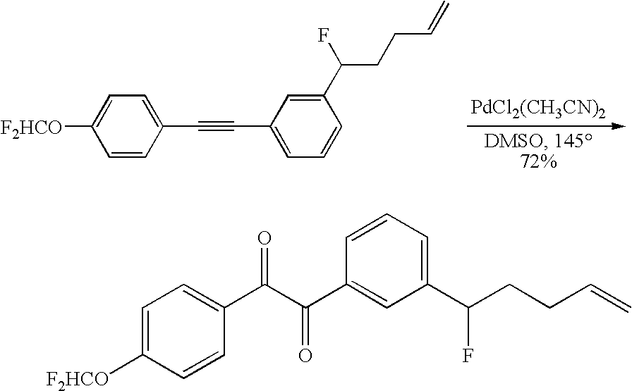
C1=CC(C#CC2=CC=CC(C(F)CCC=C)=C2)=CC=C1[F2HCO].[PdCl2(CH3CN)2].C1=C([F2HCO])C=CC(C(C(C2=CC(C(CCC=C)F)=CC=C2)=O)=O)=C1
